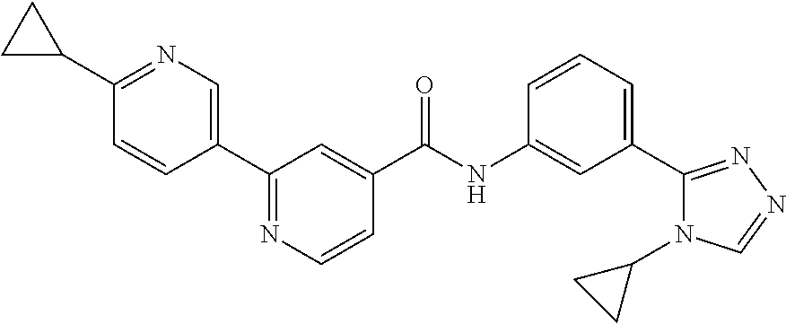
C1(C2=NC=CC(C(=O)NC3=CC(C4=NN=CN4C4CC4)=CC=C3)=C2)=CN=C(C2CC2)C=C1
